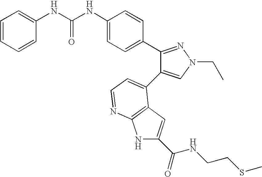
C(NC1=CC=C(C2=NN(CC)C=C2C2=CC=NC3=C2C=C(C(=O)NCCSC)N3)C=C1)(=O)NC1=CC=CC=C1
